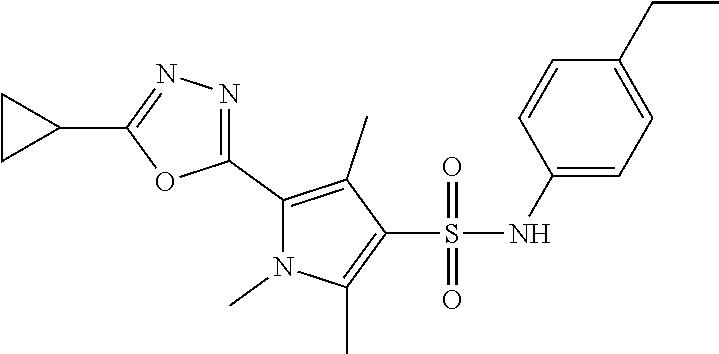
C1(C2=C(C)C(S(NC3=CC=C(CC)C=C3)(=O)=O)=C(C)N2C)=NN=C(C2CC2)O1
